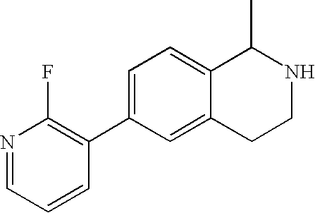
C1=C(C2=C(F)N=CC=C2)C=C2C(=C1)C(C)NCC2
